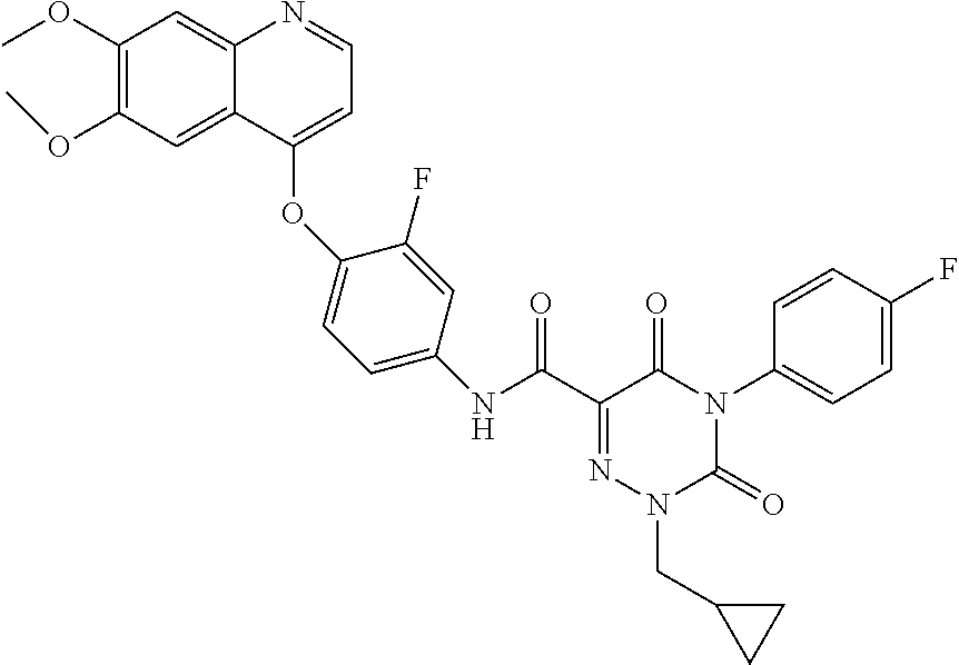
C1(OC)=C(OC)C=C2C(=C1)N=CC=C2OC1=CC=C(NC(C2=NN(CC3CC3)C(=O)N(C3=CC=C(F)C=C3)C2=O)=O)C=C1F
